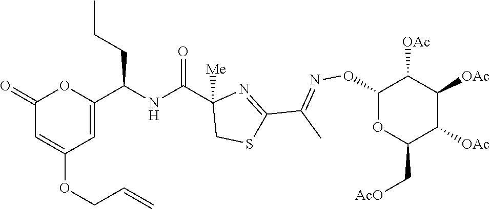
C1(=O)C=C(OCC=C)C=C(C(NC(C2([Me])CSC(C(C)=NOC3OC(C[OAc])C([OAc])C([OAc])C3[OAc])=N2)=O)CCC)O1
